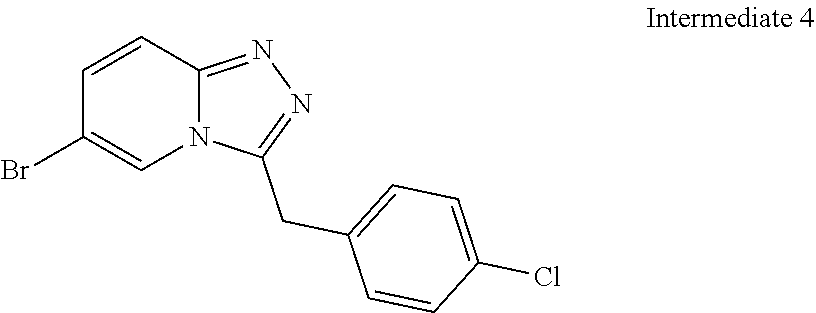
C1=CC2=NN=C(CC3=CC=C(Cl)C=C3)N2C=C1Br
